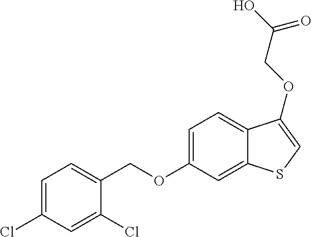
C1=C(Cl)C=C(Cl)C(COC2=CC=C3C(=C2)SC=C3OCC(=O)O)=C1
